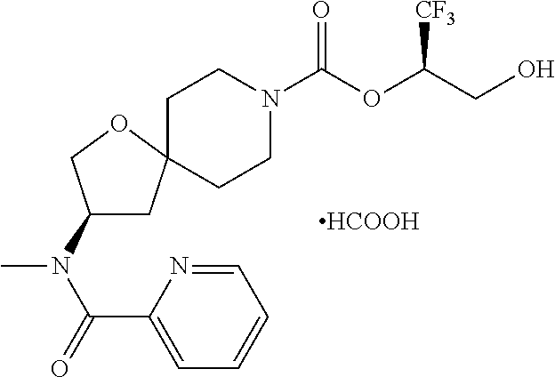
C1CN(C(OC(CO)[CF3])=O)CCC12CC(N(C(C1=CC=CC=N1)=O)C)CO2.[HCOOH]
